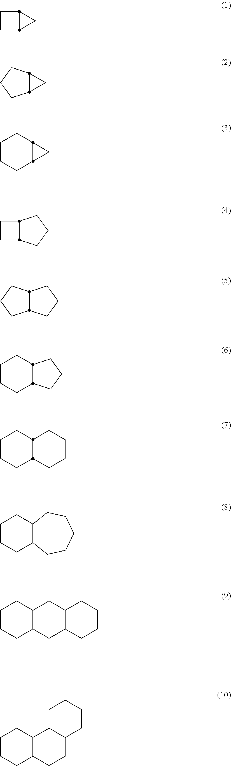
C1CC2CC12.C1CCC2CC12.C1CCC2CC2C1.C1CC2CCCC12.C1CCC2CCCC12.C1CCC2CCCC2C1.C1CCC2CCCCC2C1.C12C(CCCCC1)CCCC2.C1CCC2C(C1)CC1C(C2)CCCC1.C1CCC2C(C1)C1C(CC2)CCCC1
